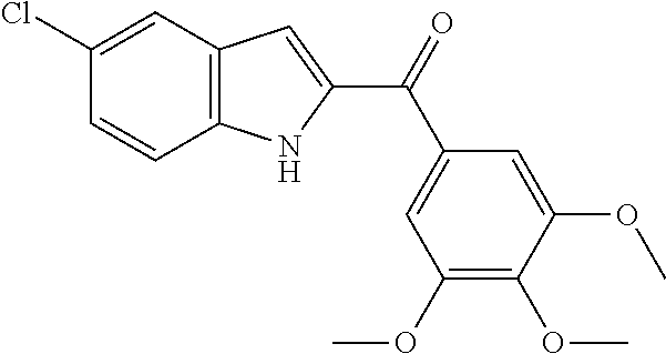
C1(Cl)=CC2=C(C=C1)NC(C(=O)C1=CC(OC)=C(OC)C(OC)=C1)=C2
